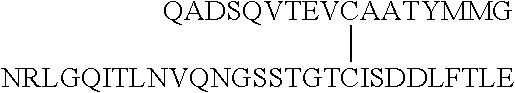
[QADSQVTEVCAATYMMG][NRLGQITLNVQNGSSTGTCISDDLFTLE]
